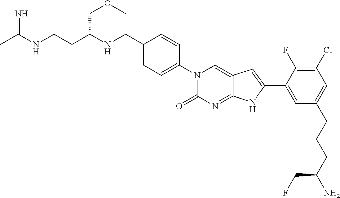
CC(NCCC(NCC1=CC=C(N2C(=O)N=C3C(=C2)C=C(C2=CC(CCCC(N)CF)=CC(Cl)=C2F)N3)C=C1)COC)=N
